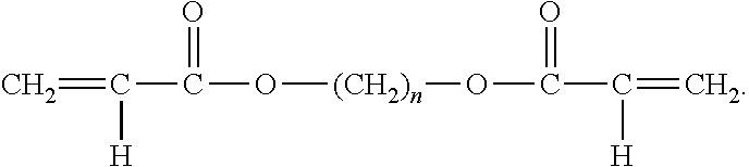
C=C(C(O[(CH2)n]OC(C(=C)[H])=O)=O)[H]
